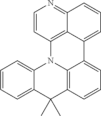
C1=CC=C2C(=C1)N1C3=C(C2(C)C)C=CC=C3C2=CC=CC3=NC=CC1=C32
